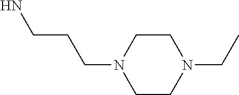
C1CN(CCCN)CCN1CC
